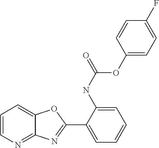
C1=CN=C2C(=C1)OC(C1=CC=CC=C1NC(=O)OC1=CC=C(F)C=C1)=N2
